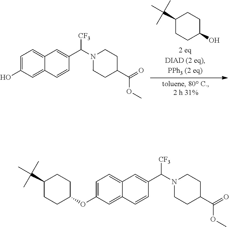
C1=C(OC2CCC(C(C)(C)C)CC2)C=C2C(=C1)C=C(C(N1CCC(C(=O)OC)CC1)[CF3])C=C2.C1(C(C)(C)C)CCC(O)CC1.C1=C(O)C=C2C(=C1)C=C(C(N1CCC(C(=O)OC)CC1)[CF3])C=C2
